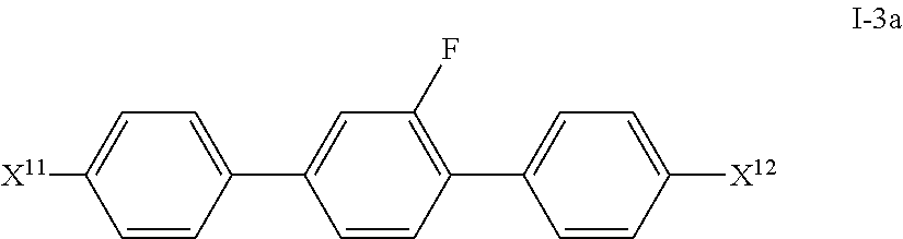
C1=C(C2=CC(F)=C(C3=CC=C([X12])C=C3)C=C2)C=CC([X11])=C1
